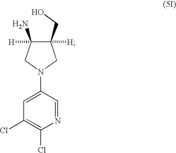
C1([H])(CO)C([H])(N)CN(C2=CC(Cl)=C(Cl)N=C2)C1
